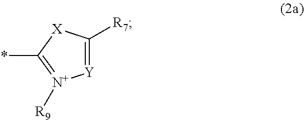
[Y]1=C([R7])[X]C(*)=[N+]1[R9]
